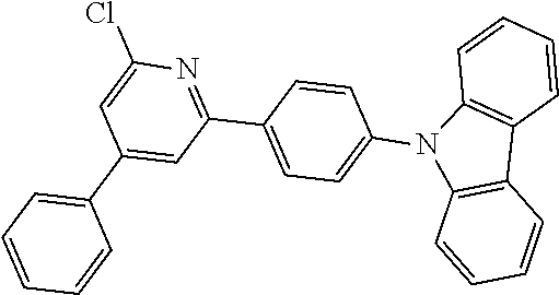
C1=CC(N2C3=C(C4=C2C=CC=C4)C=CC=C3)=CC=C1C1=NC(Cl)=CC(C2=CC=CC=C2)=C1
